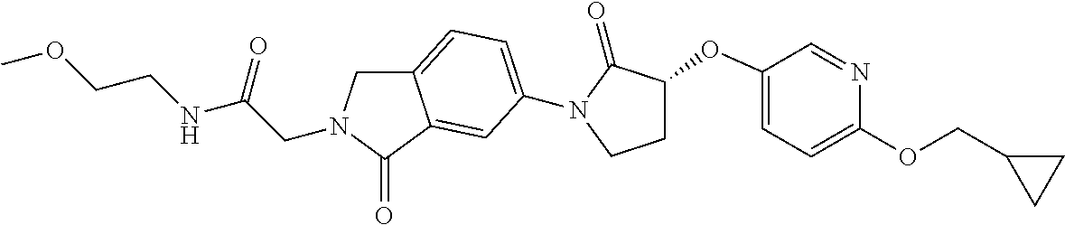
C(CN1CC2=CC=C(N3C(=O)C(OC4=CC=C(OCC5CC5)N=C4)CC3)C=C2C1=O)(=O)NCCOC
